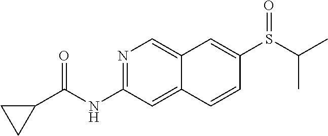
N1=C(NC(C2CC2)=O)C=C2C(=C1)C=C(S(C(C)C)=O)C=C2
